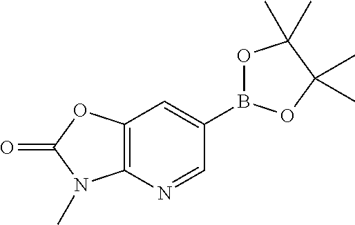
C12=C(N=CC(B3OC(C)(C)C(C)(C)O3)=C1)N(C)C(=O)O2
